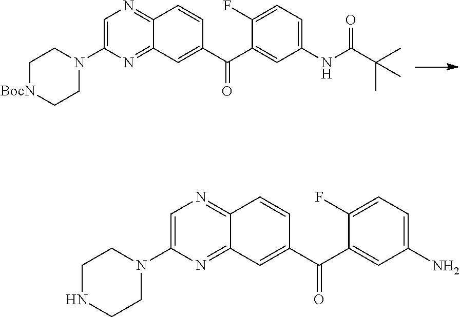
C1=C(N2CC[BocN]CC2)N=C2C(=N1)C=CC(C(C1=CC(NC(C(C)(C)C)=O)=CC=C1F)=O)=C2.C1=C(N2CCNCC2)N=C2C(=N1)C=CC(C(C1=CC(N)=CC=C1F)=O)=C2
